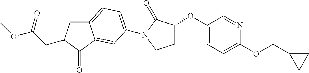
C12=CC=C(N3C(=O)C(OC4=CC=C(OCC5CC5)N=C4)CC3)C=C1C(=O)C(CC(OC)=O)C2
